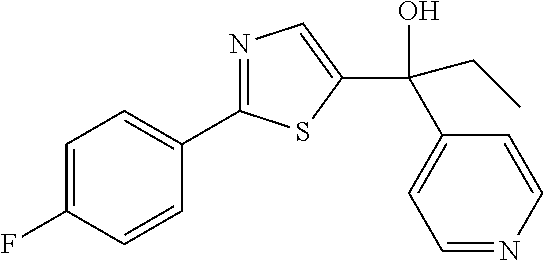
C1=C(F)C=CC(C2=NC=C(C(O)(CC)C3=CC=NC=C3)S2)=C1
